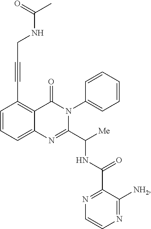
C1=CC=C2C(=C1C#CCNC(=O)C)C(=O)N(C1=CC=CC=C1)C(C([Me])NC(=O)C1=NC=CN=C1[NH2])=N2
